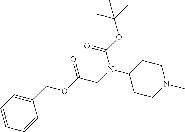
C1(COC(CN(C2CCN(C)CC2)C(OC(C)(C)C)=O)=O)=CC=CC=C1
